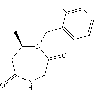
C1=C(C)C(CN2C(C)CC(=O)NCC2=O)=CC=C1
